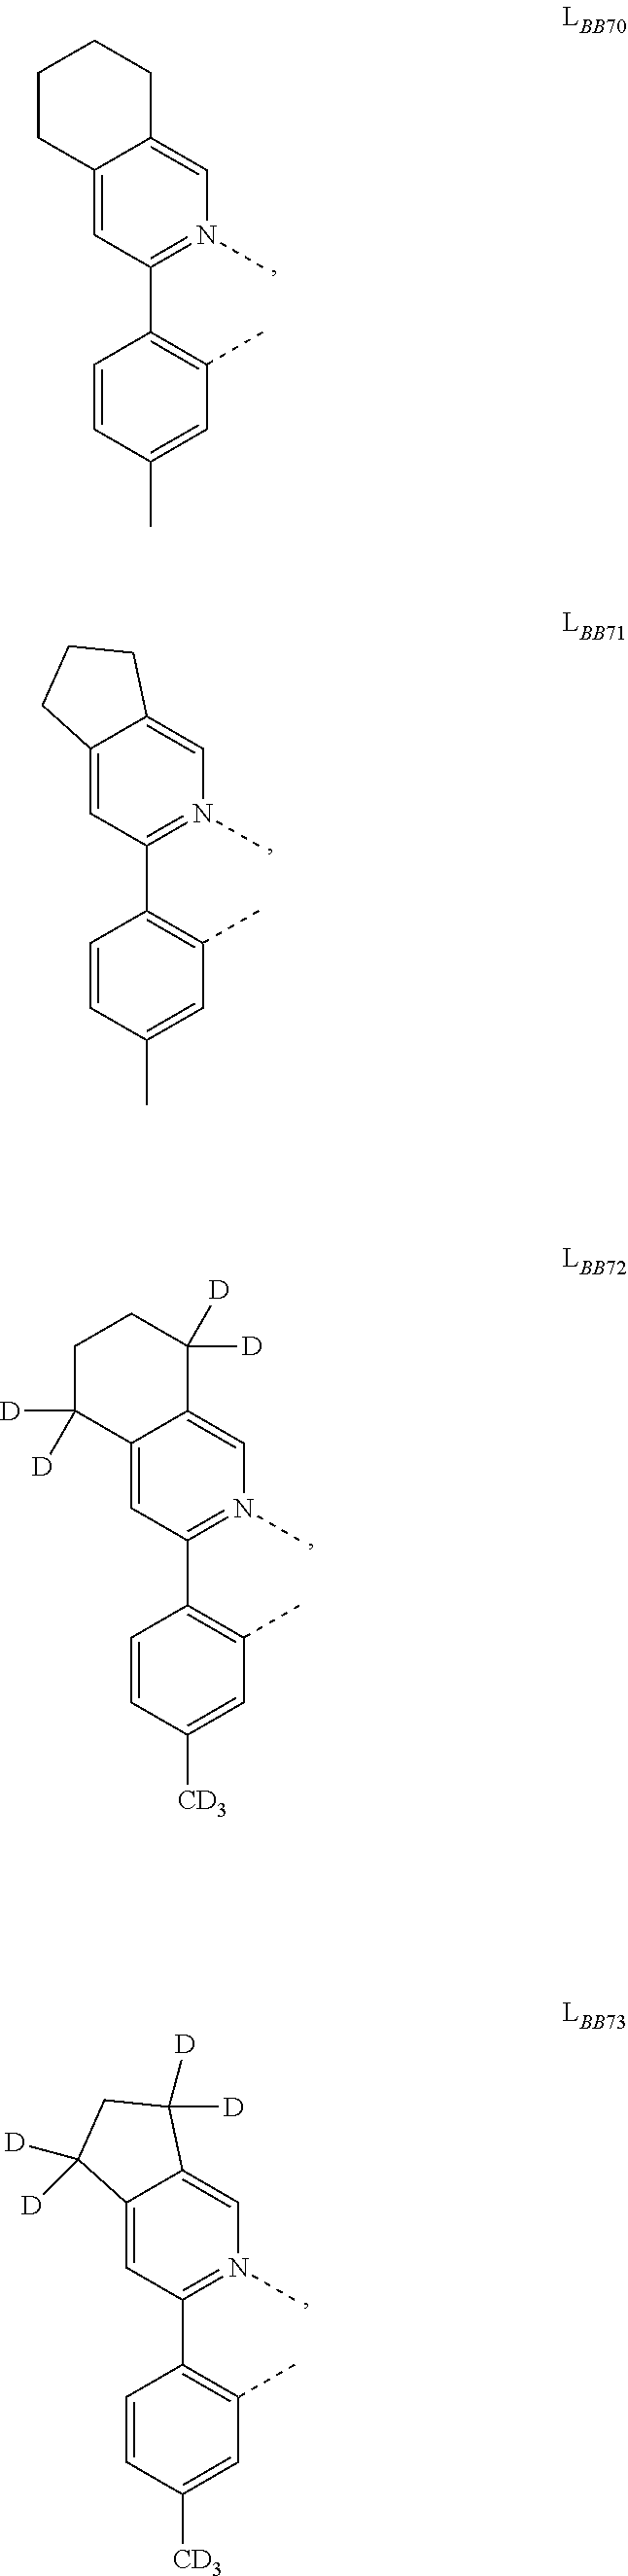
C12=CC(C3=C(C)C=C(C)C=C3)=N(C)C=C1CCC2.C12=CC(C3=C(C)C=C(C)C=C3)=N(C)C=C1CCCC2.C12=CC(C3=C(C)C=C([CD3])C=C3)=N(C)C=C1C([D])([D])CCC2([D])[D].C12=CC(C3=C(C)C=C([CD3])C=C3)=N(C)C=C1C([D])([D])CC2([D])[D]
